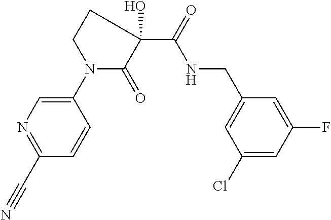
C1CN(C2=CN=C(C#N)C=C2)C(=O)C1(C(NCC1=CC(Cl)=CC(F)=C1)=O)O
